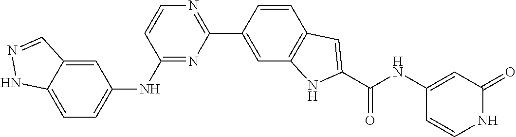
C1(NC2=CC=C3C(=C2)C=NN3)=NC(C2=CC3=C(C=C2)C=C(C(NC2=CC(=O)NC=C2)=O)N3)=NC=C1
